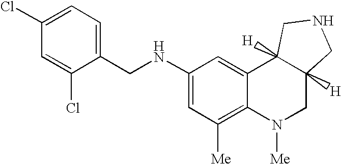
C1(NCC2=CC=C(Cl)C=C2Cl)=CC([Me])=C2C(=C1)C1([H])C([H])(CN2[Me])CNC1
